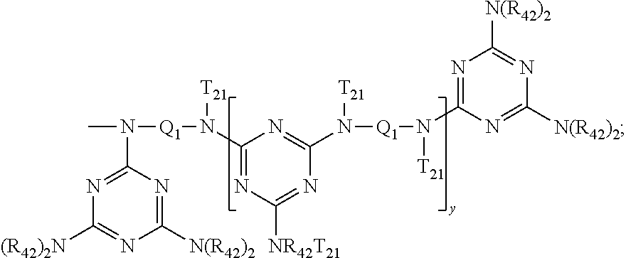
C1([N(R42)2])=NC(N(C)[Q1]N([T21])C2=NC([NR42T21])=NC(N([T21])[Q1]N([T21])C3=NC([N(R42)2])=NC([N(R42)2])=N3)=N2)=NC([(R42)2N])=N1
